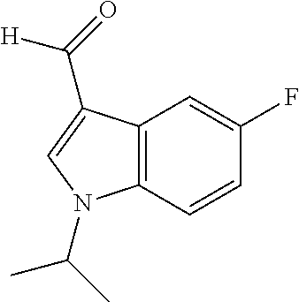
C12=C(C=CC(F)=C1)N(C(C)C)C=C2C(=O)[H]
